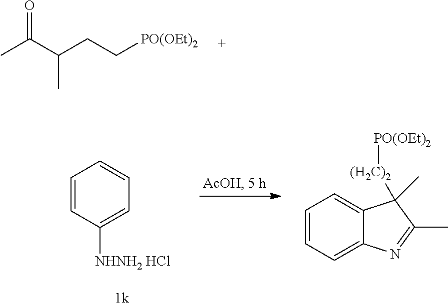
CC(C(CC[PO(OEt)2])C)=O.C1=CC([NHNH2 HCl])=CC=C1.C1=CC=C2C(=C1)C(C)([(H2C)2][PO(OEt)2])C(C)=N2
